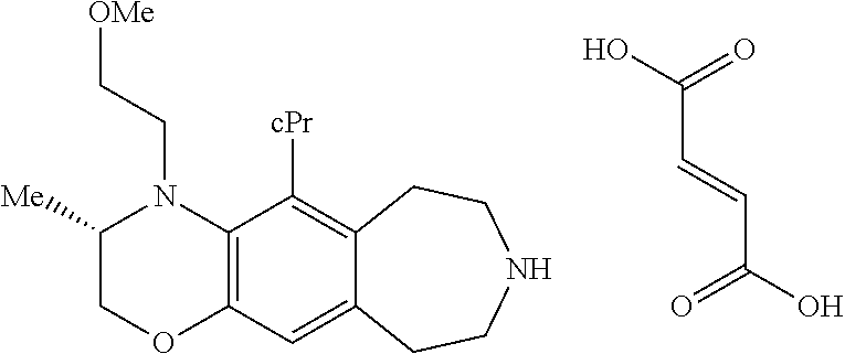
C12=C(C=C3C(=C1[cPr])CCNCC3)OCC([Me])N2CC[OMe].OC(C=CC(O)=O)=O
